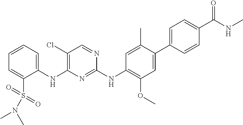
C1(NC2=C(Cl)C=NC(NC3=C(OC)C=C(C4=CC=C(C(NC)=O)C=C4)C(C)=C3)=N2)=CC=CC=C1S(=O)(=O)N(C)C
